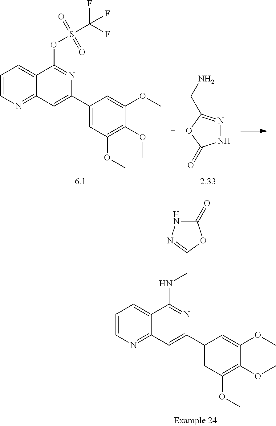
C1=CN=C2C(=C1)C(NCC1=NNC(=O)O1)=NC(C1=CC(OC)=C(OC)C(OC)=C1)=C2.C1=CN=C2C(=C1)C(OS(C(F)(F)F)(=O)=O)=NC(C1=CC(OC)=C(OC)C(OC)=C1)=C2.N1N=C(CN)OC1=O
